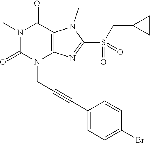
N1(C)C(=O)N(CC#CC2=CC=C(Br)C=C2)C2=C(C1=O)N(C)C(S(=O)(CC1CC1)=O)=N2
